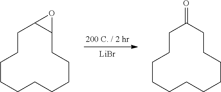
[LiBr].C1CCCCCCCC2C(CC1)O2.C1CCCCCCCCC(=O)CC1
